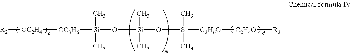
[R2][OC2H4][OC3H6][Si](O[Si](O[Si]([C3H6O][C2H4O][R3])(C)C)(C)C)(C)C
